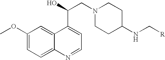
C1(OC)=CC=C2C(=C1)C(C(O)CN1CCC(NC[R])CC1)=CC=N2
